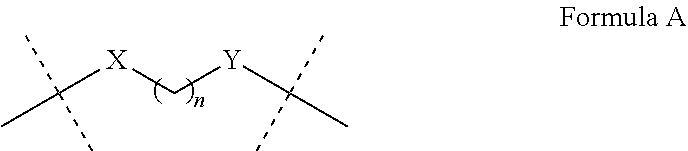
[X](C(C)(C)C)C[Y]C(C)(C)C
